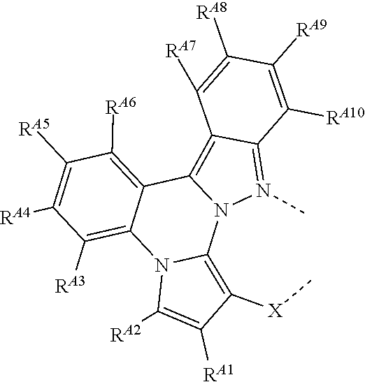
C1([RA6])=C2C3=C4C(=N(C)N3C3=C([X]C)C([RA1])=C([RA2])N3C2=C([RA3])C([RA4])=C1[RA5])C([RA10])=C([RA9])C([RA8])=C4[RA7]
